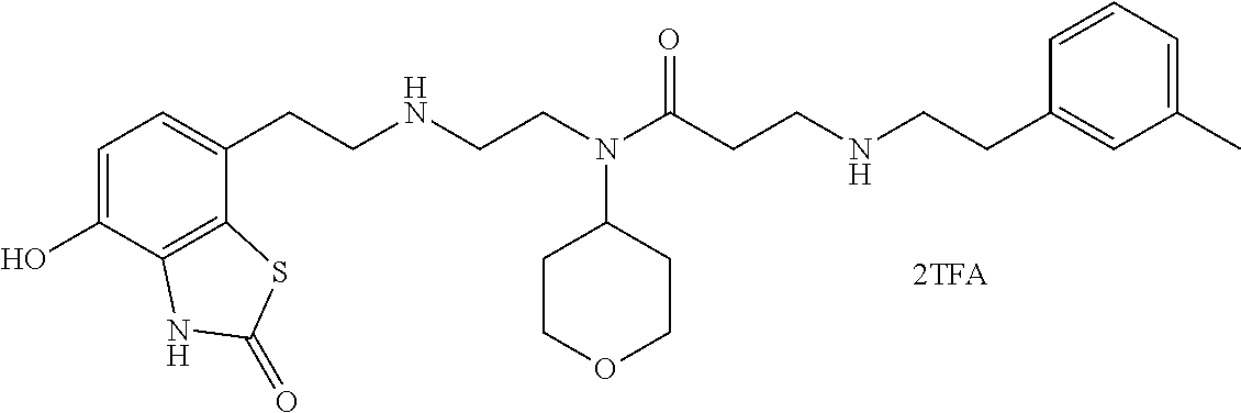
C1=C(O)C2=C(C(CCNCCN(C(CCNCCC3=CC(C)=CC=C3)=O)C3CCOCC3)=C1)SC(=O)N2
